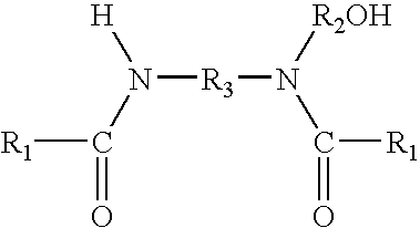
[R1]C(=O)N([R3]N([R2OH])C([R1])=O)[H]
